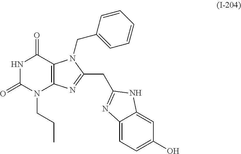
N1C(=O)N(CCC)C2=C(C1=O)N(CC1=CC=CC=C1)C(CC1=NC3=CC=C(O)C=C3N1)=N2
